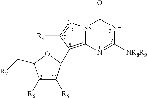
N12C(=C(C3C([R5])C([R6])C(C[R7])O3)C([R4])=N1)N=C([NR8R9])NC2=O
